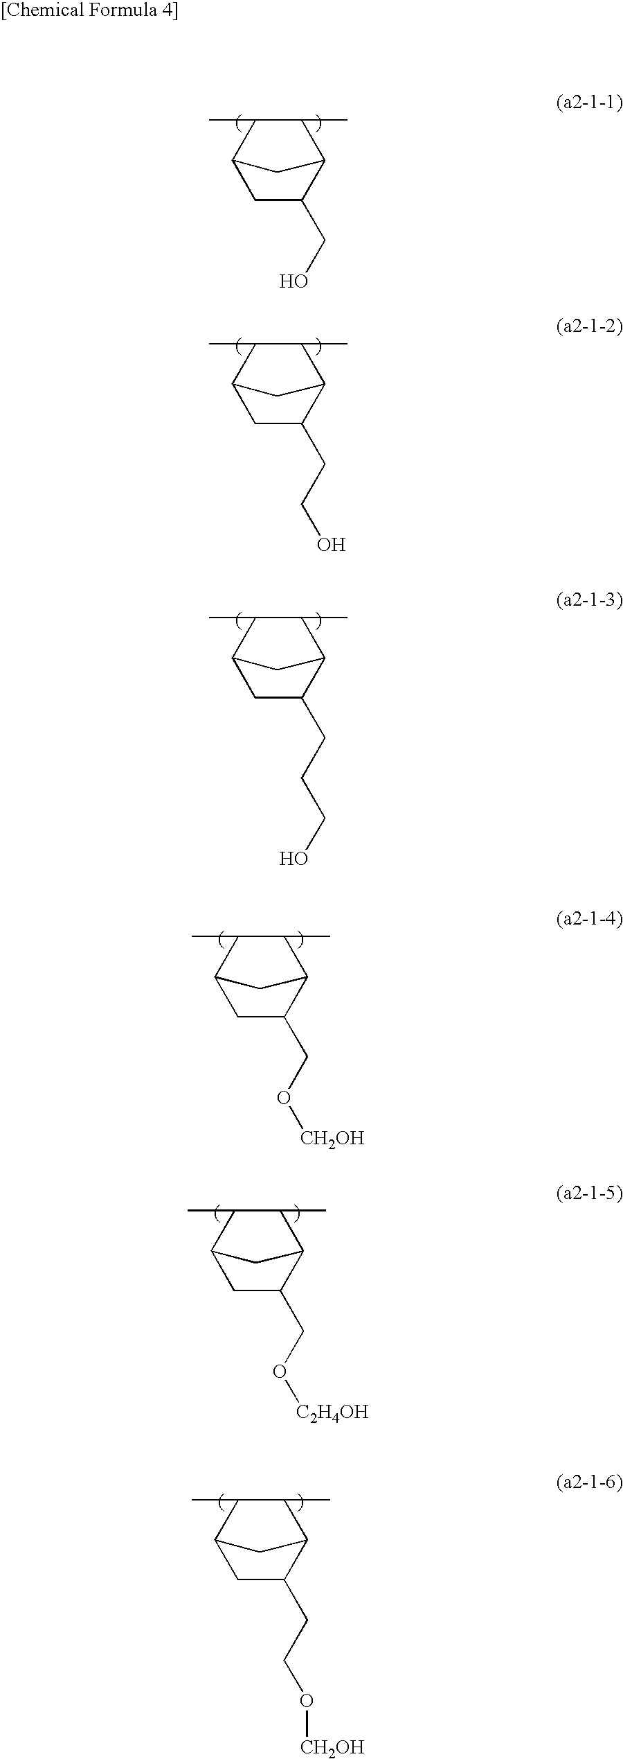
C1C(CO)C2C(C)C(C)C1C2.C1C(CCO)C2C(C)C(C)C1C2.C1C(CCCO)C2C(C)C(C)C1C2.C1C(CO[CH2OH])C2C(C)C(C)C1C2.C1C(CO[C2H4OH])C2C(C)C(C)C1C2.C1C(CCO[CH2OH])C2C(C)C(C)C1C2
